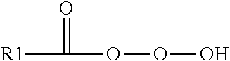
[R1]C(=O)OOO
